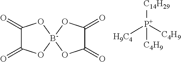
C1(=O)C(=O)O[B-]2(O1)OC(=O)C(=O)O2.[H9C4][P+]([C4H9])([C4H9])[C14H29]
